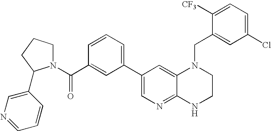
C1(C2=CC=CC(C(=O)N3CCCC3C3=CN=CC=C3)=C2)=CN=C2C(=C1)N(CC1=CC(Cl)=CC=C1[CF3])CCN2
